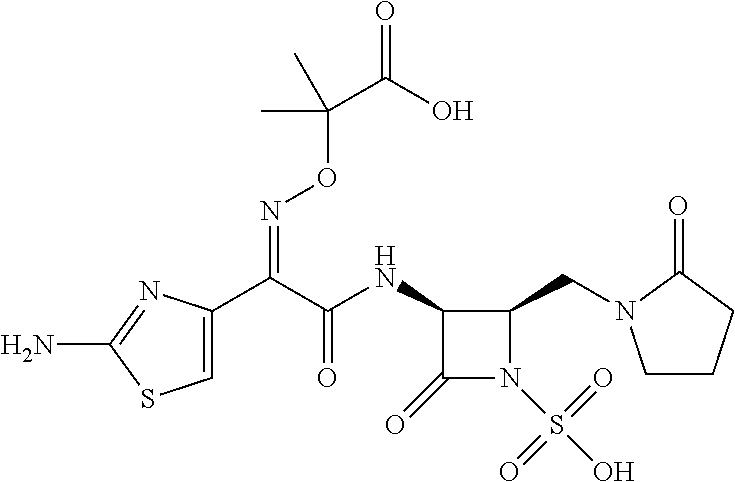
C1=C(C(C(NC2C(=O)N(S(O)(=O)=O)C2CN2CCCC2=O)=O)=NOC(C(=O)O)(C)C)N=C(N)S1
